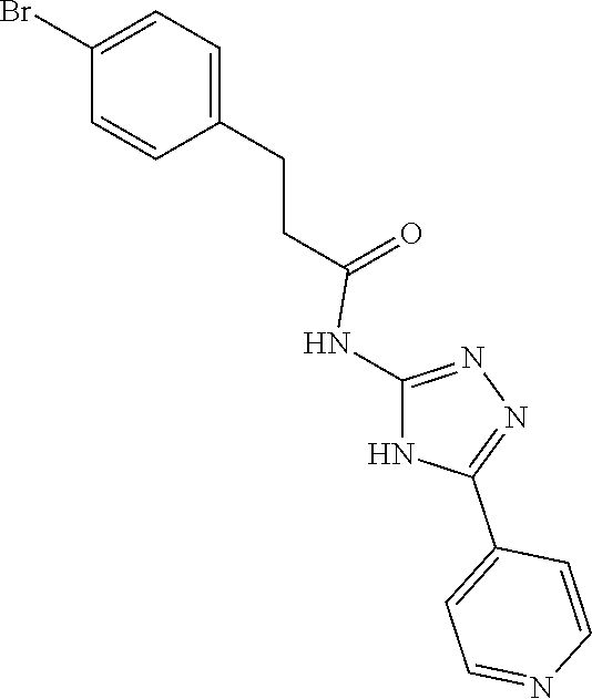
C1=C(CCC(=O)NC2=NN=C(C3=CC=NC=C3)N2)C=CC(Br)=C1
